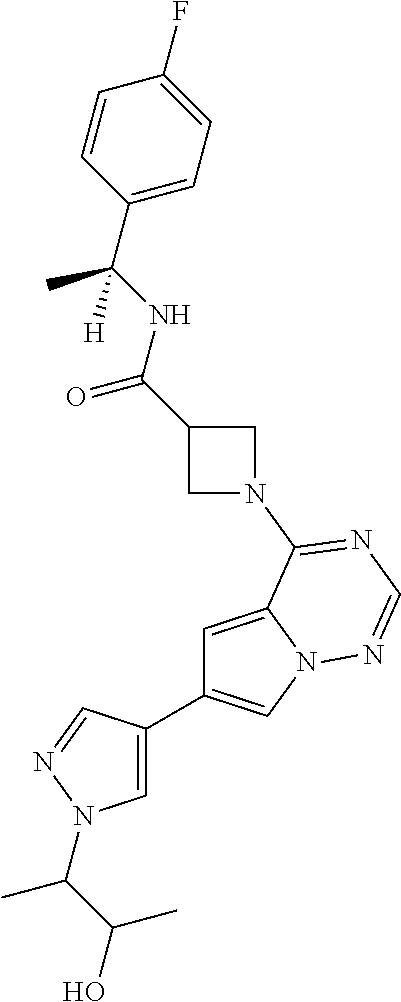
C1=C(C2=CN3C(=C2)C(N2CC(C(NC(C4=CC=C(F)C=C4)(C)[H])=O)C2)=NC=N3)C=NN1C(C)C(O)C
